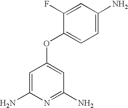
C1=C(N)N=C(N)C=C1OC1=CC=C(N)C=C1F
